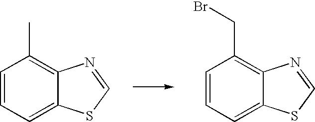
C1=CC=C2C(=C1C)N=CS2.C1=CC=C2C(=C1CBr)N=CS2
